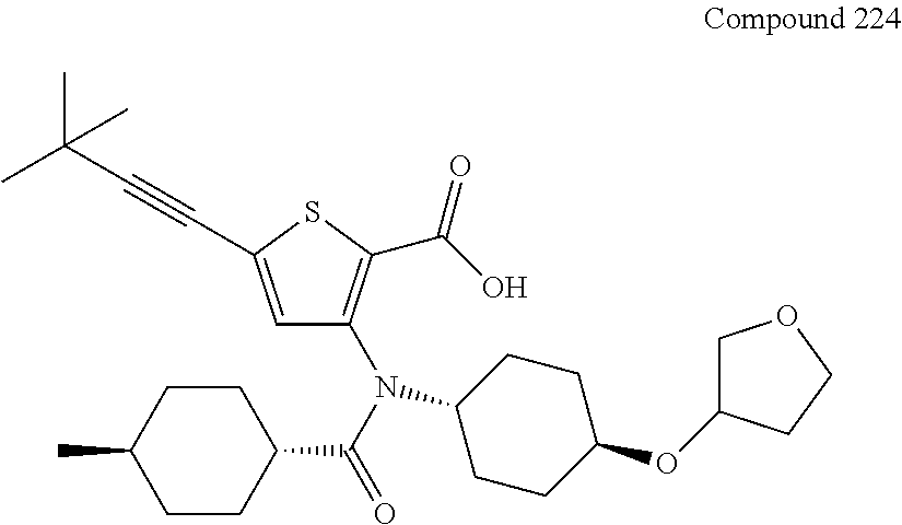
C1=C(C#CC(C)(C)C)SC(C(O)=O)=C1N(C(C1CCC(C)CC1)=O)C1CCC(OC2COCC2)CC1
